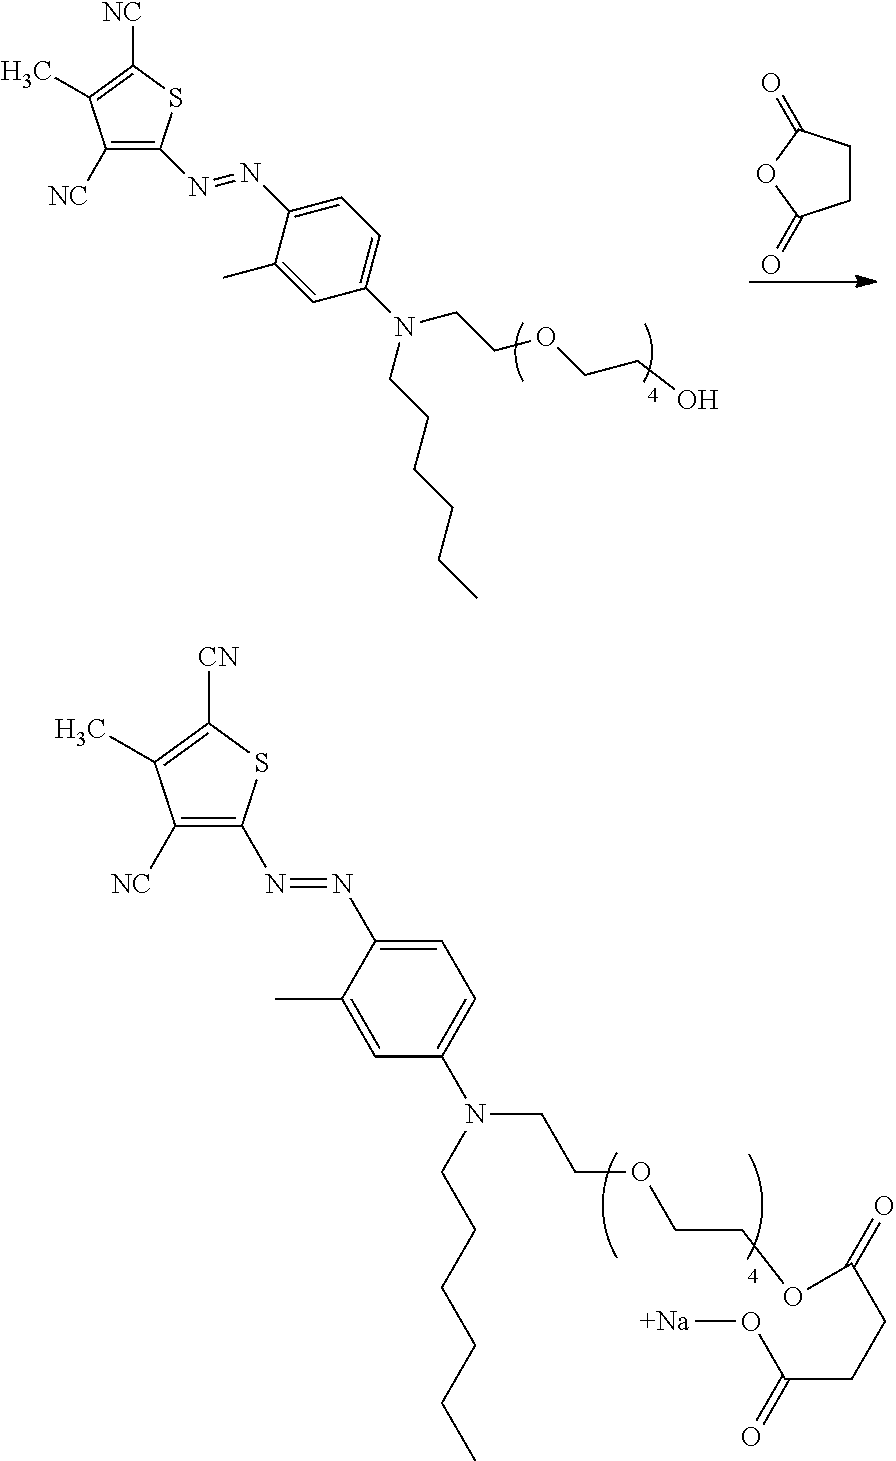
C1CC(=O)OC1=O.[NC]C1=C(N=NC2=CC=C(N(CCOCCO)CCCCCC)C=C2C)SC([NC])=C1C.[NC]C1=C(N=NC2=CC=C(N(CCOCCOC(=O)CCC(=O)O[Na])CCCCCC)C=C2C)SC([CN])=C1C
